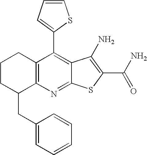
C1CC(CC2=CC=CC=C2)C2=C(C1)C(C1=CC=CS1)=C1C(=N2)SC(C(N)=O)=C1N
